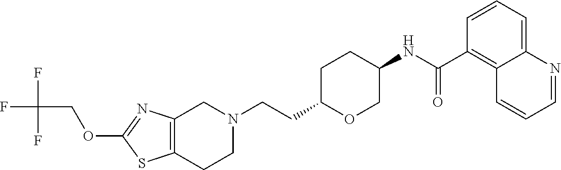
C12=C(CCN(CCC3OCC(NC(C4=C5C(=CC=C4)N=CC=C5)=O)CC3)C1)SC(OCC(F)(F)F)=N2
